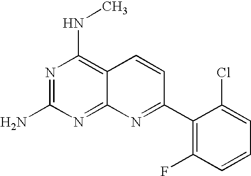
N1=C(N)N=C2C(=C1NC)C=CC(C1=C(F)C=CC=C1Cl)=N2
